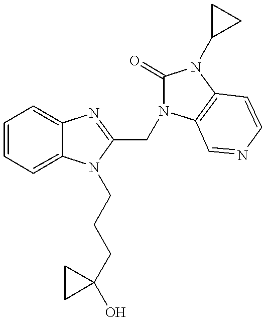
C1=CC=C2C(=C1)N=C(CN1C(=O)N(C3CC3)C3=C1C=NC=C3)N2CCCC1(O)CC1
